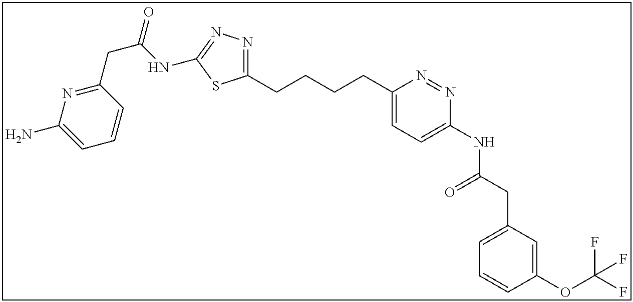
C1(OC(F)(F)F)=CC(CC(NC2=CC=C(CCCCC3=NN=C(NC(CC4=NC(N)=CC=C4)=O)S3)N=N2)=O)=CC=C1
